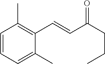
C1=CC=C(C)C(C=CC(CCC)=O)=C1C
